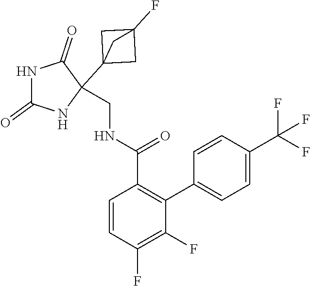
C1=CC(F)=C(F)C(C2=CC=C(C(F)(F)F)C=C2)=C1C(NCC1(C23CC(F)(C2)C3)NC(=O)NC1=O)=O
